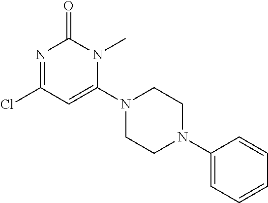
N1=C(Cl)C=C(N2CCN(C3=CC=CC=C3)CC2)N(C)C1=O
